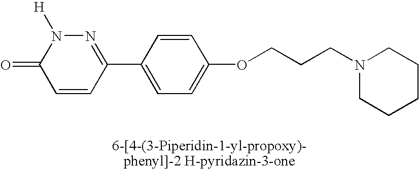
C1=CC(C2=NN([H])C(=O)C=C2)=CC=C1OCCCN1CCCCC1
